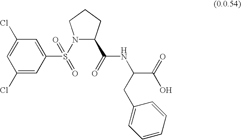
C1(C(=O)NC(CC2=CC=CC=C2)C(=O)O)N(S(C2=CC(Cl)=CC(Cl)=C2)(=O)=O)CCC1
